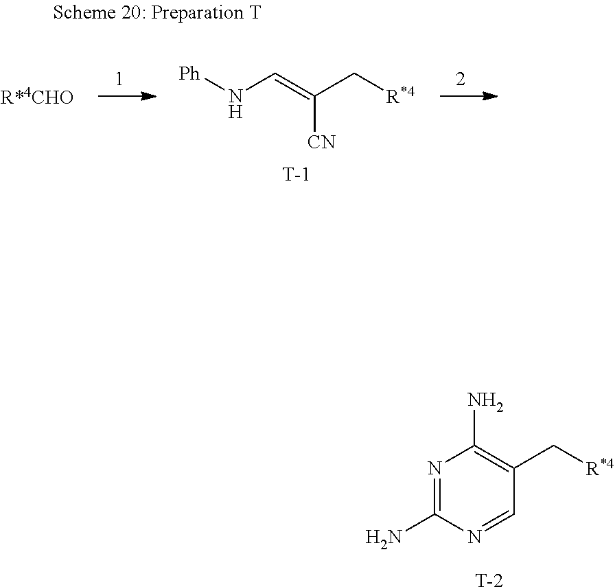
[R*4CHO].[T].C(=C(C[R*4])[CN])N[Ph].[T].N1=C(N)N=CC(C[R*4])=C1N
